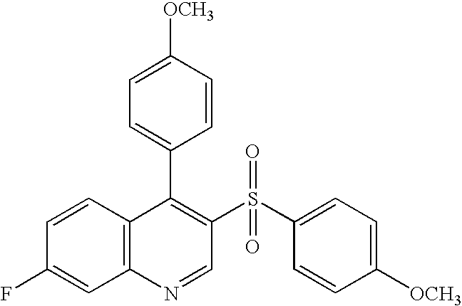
C12=C(C=CC(F)=C1)C(C1=CC=C([OCH3])C=C1)=C(S(C1=CC=C([OCH3])C=C1)(=O)=O)C=N2
